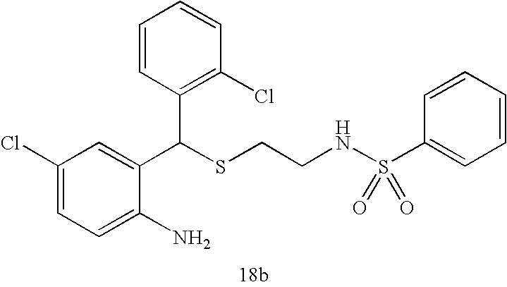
C1=C(N)C(C(SCCNS(=O)(C2=CC=CC=C2)=O)C2=C(Cl)C=CC=C2)=CC(Cl)=C1
